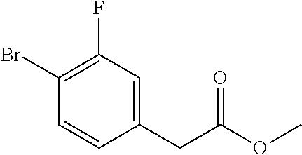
C1(Br)=C(F)C=C(CC(OC)=O)C=C1
